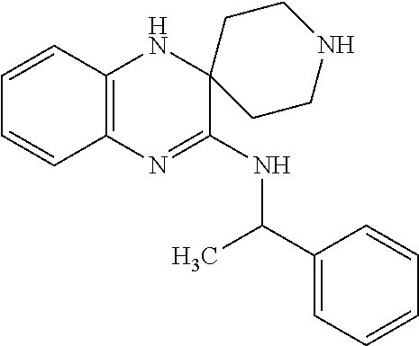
C1=CC2=C(C=C1)N=C(NC(C1=CC=CC=C1)C)C1(N2)CCNCC1
